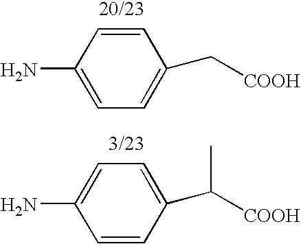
C1=CC(N)=CC=C1C[COOH].C1=C(C([COOH])C)C=CC(N)=C1
